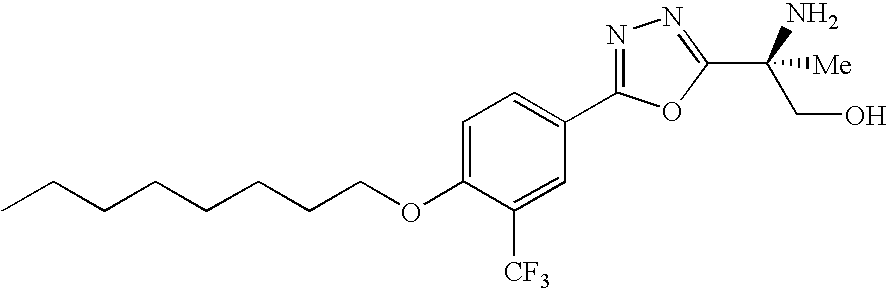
C1=C(OCCCCCCCC)C([CF3])=CC(C2=NN=C(C(N)(CO)[Me])O2)=C1
